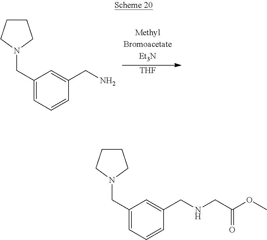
[THF].C1(CN2CCCC2)=CC=CC(CN)=C1.C1(CN2CCCC2)=CC=CC(CNCC(OC)=O)=C1
